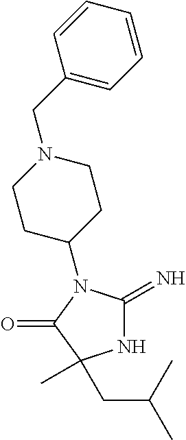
N1C(=N)N(C2CCN(CC3=CC=CC=C3)CC2)C(=O)C1(C)CC(C)C
